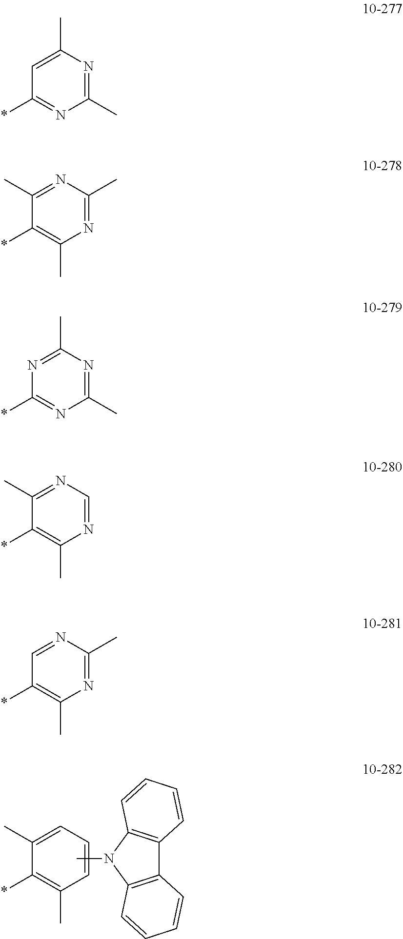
C12=C(N(C)C3=C1C=CC=C3)C=CC=C2.C1=CC=C(C)C(*)=C1C.CC1=CC(*)=NC(C)=N1.N1=C(C)C(*)=C(C)N=C1C.CC1=NC(*)=NC(C)=N1.N1=C(C)C(*)=C(C)N=C1.N1=CC(*)=C(C)N=C1C
